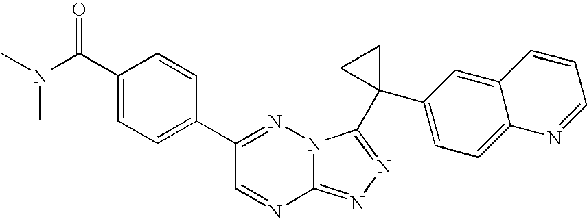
C12=NN=C(C3(C4=CC=C5C(=C4)C=CC=N5)CC3)N1N=C(C1=CC=C(C(N(C)C)=O)C=C1)C=N2
